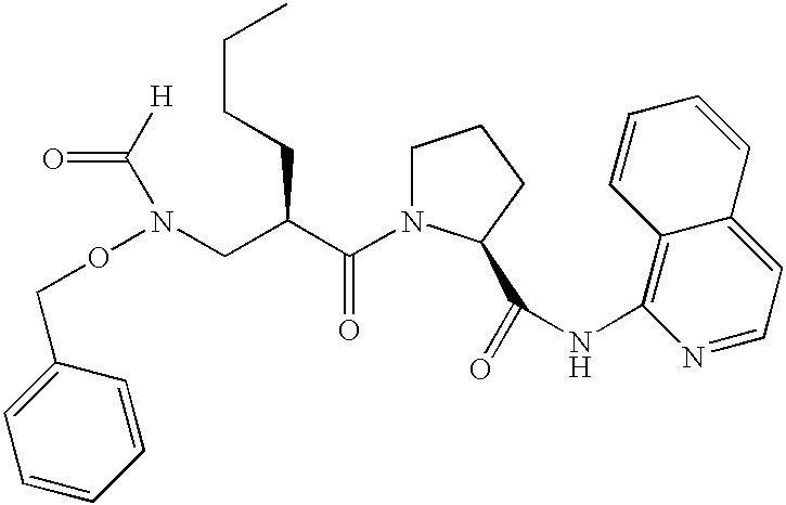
[H]C(N(OCC1=CC=CC=C1)CC(CCCC)C(=O)N1CCCC1C(=O)NC1=C2C(=CC=N1)C=CC=C2)=O
